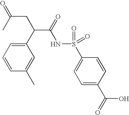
C1(C(CC(=O)C)C(=O)NS(C2=CC=C(C(=O)O)C=C2)(=O)=O)=CC=CC(C)=C1
